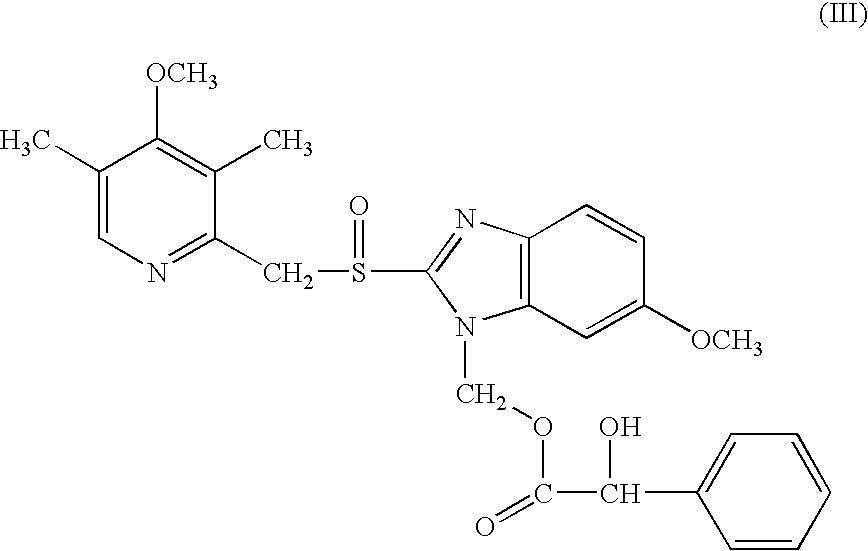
C1(C)=CN=C(CS(=O)C2=NC3=C(N2COC(=O)C(O)C2=CC=CC=C2)C=C([OCH3])C=C3)C(C)=C1[OCH3]
